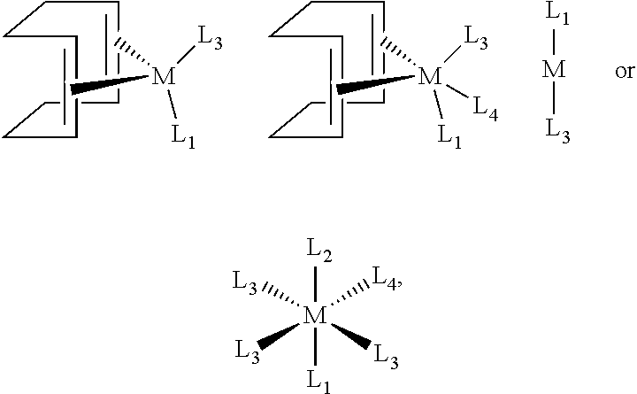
C1=CCCC=CCC1.[M]([L3])(C)(C)[L1].C1=CCCC=CCC1.[M]([L3])(C)(C)([L1])[L4].[L1][M][L3].[L2][M]([L1])([L4])([L3])([L3])[L3]
